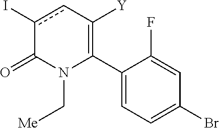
C1(C2=C([Y])cc(I)C(=O)N2C[Me])=CC=C(Br)C=C1F
